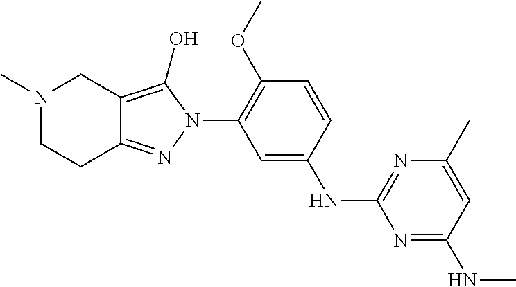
C1=CC(OC)=C(N2C(O)=C3C(=N2)CCN(C)C3)C=C1NC1=NC(C)=CC(NC)=N1
